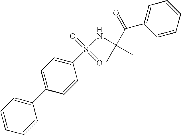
C1=CC=CC(C2=CC=C(S(=O)(=O)NC(C)(C)C(=O)C3=CC=CC=C3)C=C2)=C1
